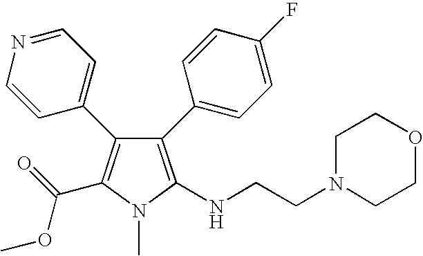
C1(C2=CC=C(F)C=C2)=C(NCCN2CCOCC2)N(C)C(C(=O)OC)=C1C1=CC=NC=C1
